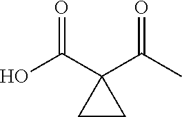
OC(C1(C(C)=O)CC1)=O
